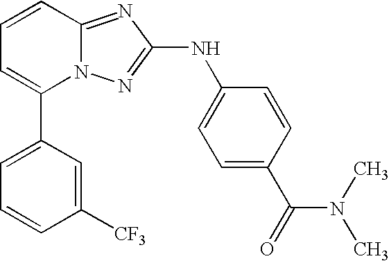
C1(C2=CC=CC3=NC(NC4=CC=C(C(=O)N(C)C)C=C4)=NN23)=CC=CC([CF3])=C1
